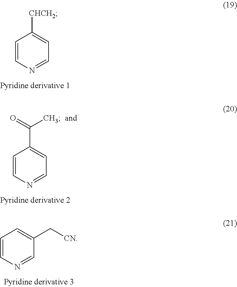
C1=CN=CC=C1[CHCH2].C1=CN=CC(C[CN])=C1.C1=CN=CC=C1C(=O)C
